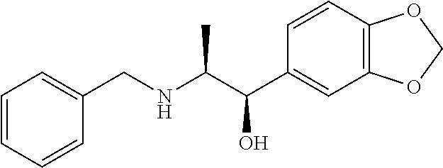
C1=CC=CC(CNC(C(C2=CC3=C(C=C2)OCO3)O)C)=C1
